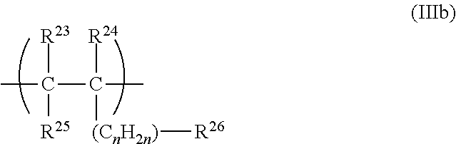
[R25]C(C)([R23])C([R24])(C)[(CnH2n)][R26]
